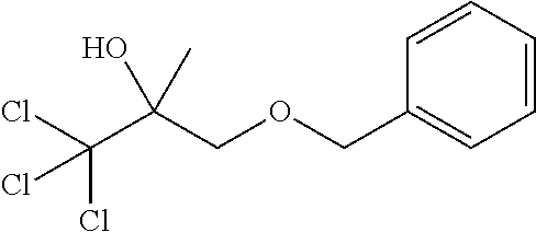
C1=CC=CC=C1COCC(C(Cl)(Cl)Cl)(O)C
